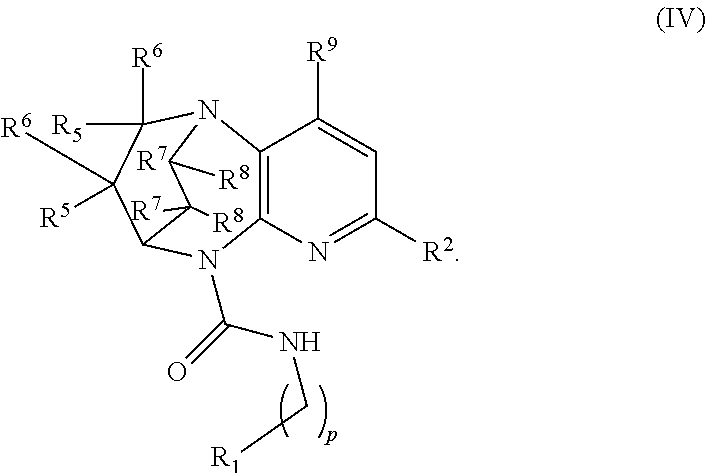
N1=C([R2])C=C([R9])C2=C1N(C(NC[R1])=O)C1C([R6])([R5])C([R6])([R5])N2C([R8])C1([R8])[R7].[R7]
